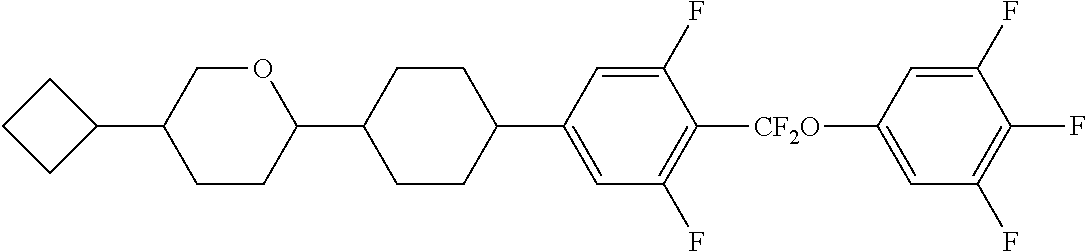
C1(C2OCC(C3CCC3)CC2)CCC(C2=CC(F)=C([CF2O]C3=CC(F)=C(F)C(F)=C3)C(F)=C2)CC1
